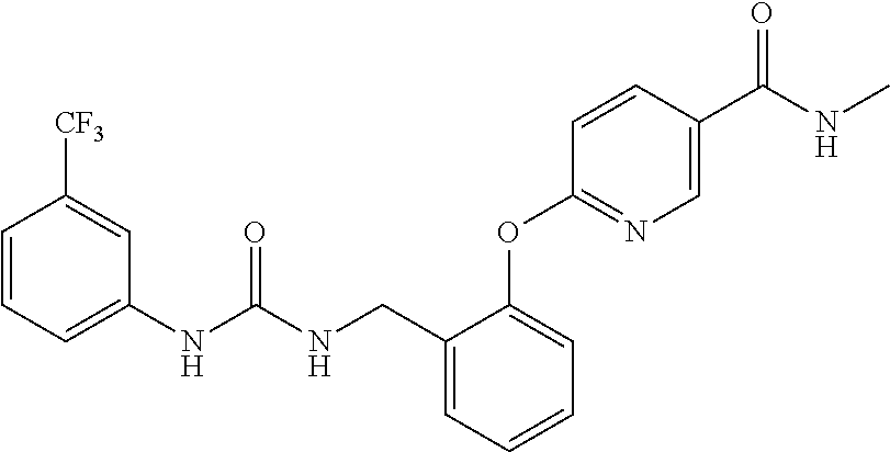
C1=CC=C(NC(NCC2=CC=CC=C2OC2=NC=C(C(NC)=O)C=C2)=O)C=C1[CF3]
